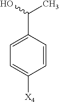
C1=C(C(O)C)C=CC([X4])=C1
